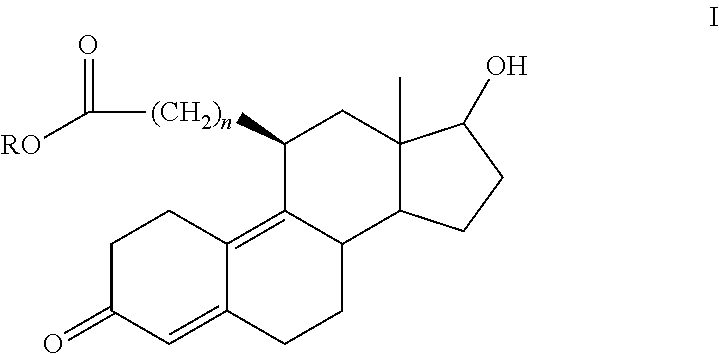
C1C(=O)C=C2C(=C3C(CC2)C2C(C)(CC3[(CH2)n]C([RO])=O)C(O)CC2)C1
